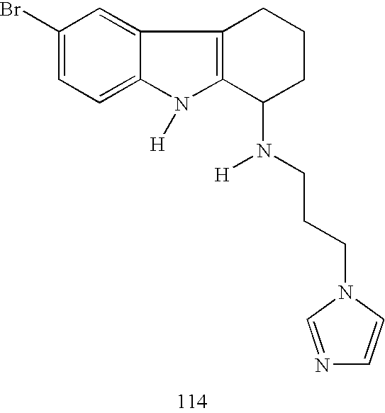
C1(Br)=CC=C2C(=C1)C1=C(N2[H])C(N(CCCN2C=NC=C2)[H])CCC1
